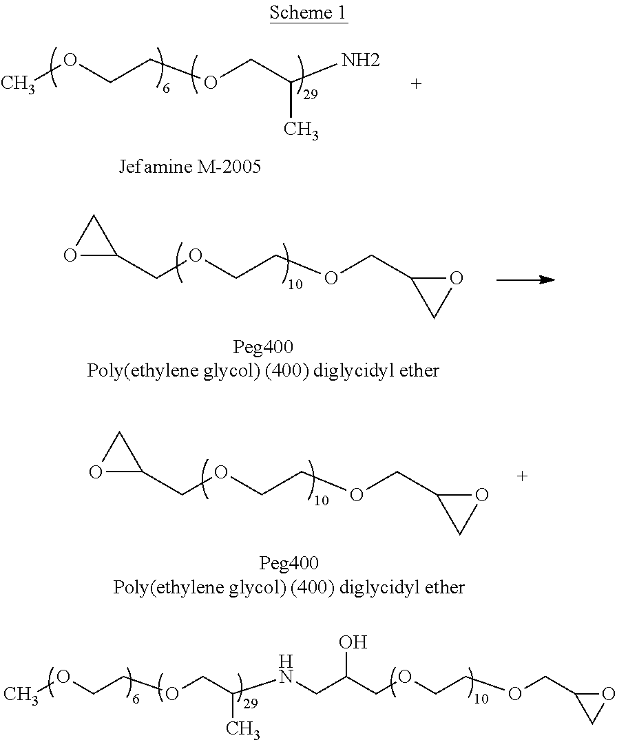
COCCOCC(NCC(COCCOCC1CO1)O)C.COCCOCC(N)C.C1(COCCOCC2CO2)CO1.C1(COCCOCC2CO2)CO1
